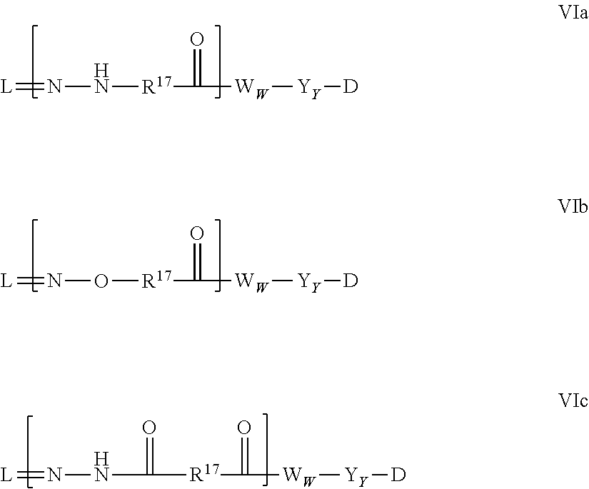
[L]=NN[R17]C([WW][YY][D])=O.[L]=NO[R17]C([WW][YY][D])=O.[L]=NNC(=O)[R17]C([WW][YY][D])=O
